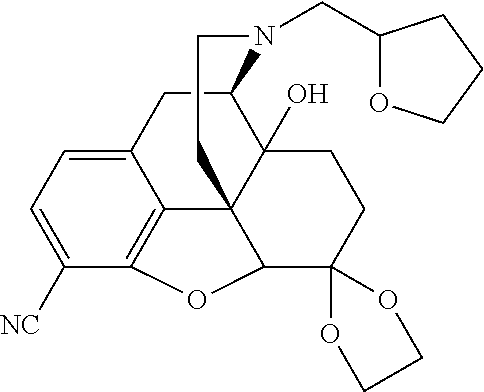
C12CC3=CC=C([NC])C4=C3C3(C1(O)CCC1(C3O4)OCCO1)CCN2CC1OCCC1
